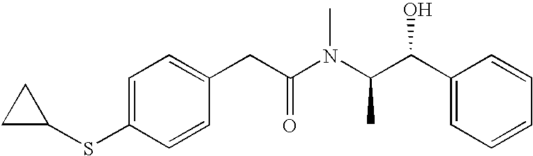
C1=C(SC2CC2)C=CC(CC(N(C(C(C2=CC=CC=C2)O)C)C)=O)=C1
